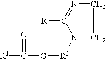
C1N=C([R])N([R2][G]C([R1])=O)C1
